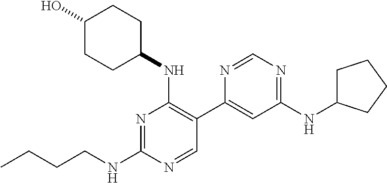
N1=C(NCCCC)N=CC(C2=CC(NC3CCCC3)=NC=N2)=C1NC1CCC(O)CC1
